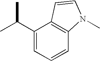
CC(C1=CC=CC2=C1C=CN2C)C
